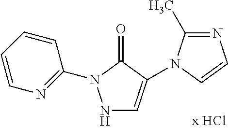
N1C=C(N2C(C)=NC=C2)C(=O)N1C1=NC=CC=C1
